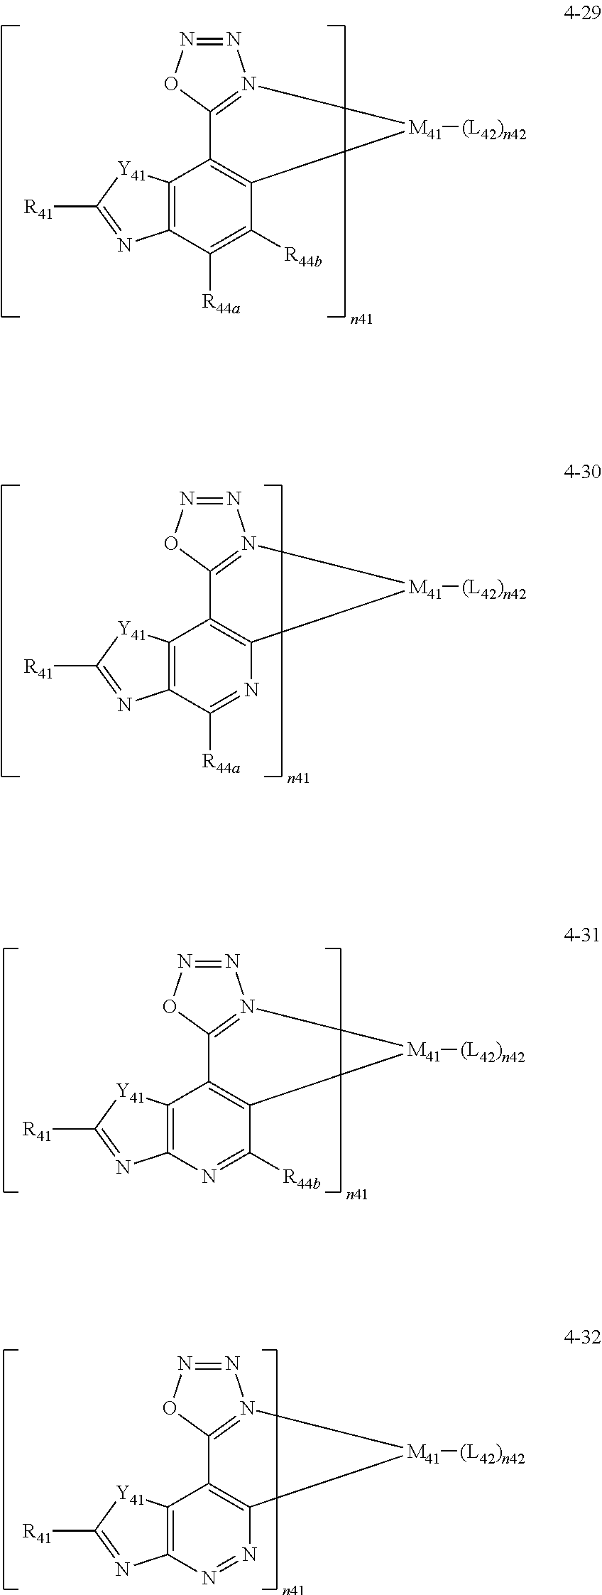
N1=NOC2=N1[M41]([(L42)n42])C1=C2C2=C(C([R44a])=C1[R44b])N=C([R41])[Y41]2.N1=NOC2=N1[M41]([(L42)n42])C1=C2C2=C(C([R44a])=N1)N=C([R41])[Y41]2.N1=NOC2=N1[M41]([(L42)n42])C1=C2C2=C(N=C1[R44b])N=C([R41])[Y41]2.N1=NOC2=N1[M41]([(L42)n42])C1=C2C2=C(N=N1)N=C([R41])[Y41]2
